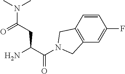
C(C(=O)N1CC2=C(C=C(F)C=C2)C1)(CC(N(C)C)=O)N
